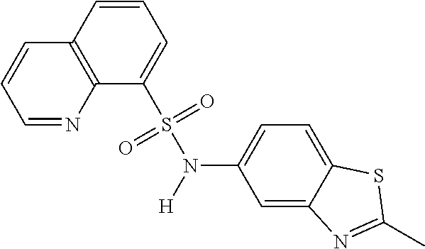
C1=CC2=C(C(S(N(C3=CC=C4C(=C3)N=C(C)S4)[H])(=O)=O)=C1)N=CC=C2
